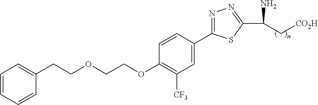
C(OC1=C([CF3])C=C(C2=NN=C(C(N)C[CO2H])S2)C=C1)COCCC1=CC=CC=C1
